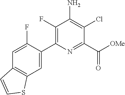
C1(C2=CC3=C(C=C2F)C=CS3)=C(F)C(N)=C(Cl)C(C(=O)[OMe])=N1
